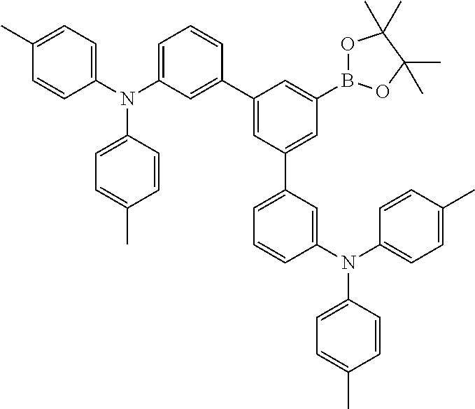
N(C1=CC=CC(C2=CC(C3=CC=CC(N(C4=CC=C(C)C=C4)C4=CC=C(C)C=C4)=C3)=CC(B3OC(C)(C)C(C)(C)O3)=C2)=C1)(C1=CC=C(C)C=C1)C1=CC=C(C)C=C1
